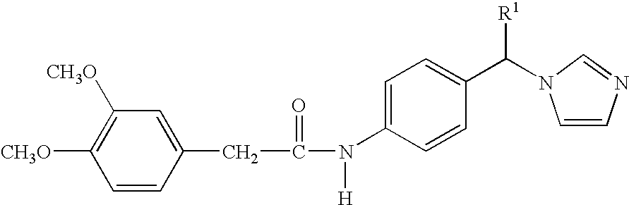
C1=C(N([H])C(CC2=CC([CH3O])=C([CH3O])C=C2)=O)C=CC(C([R1])N2C=CN=C2)=C1
